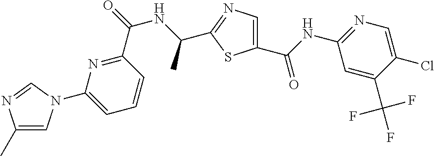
N1=C(C(=O)NC(C)C2=NC=C(C(NC3=NC=C(Cl)C(C(F)(F)F)=C3)=O)S2)C=CC=C1N1C=C(C)N=C1
